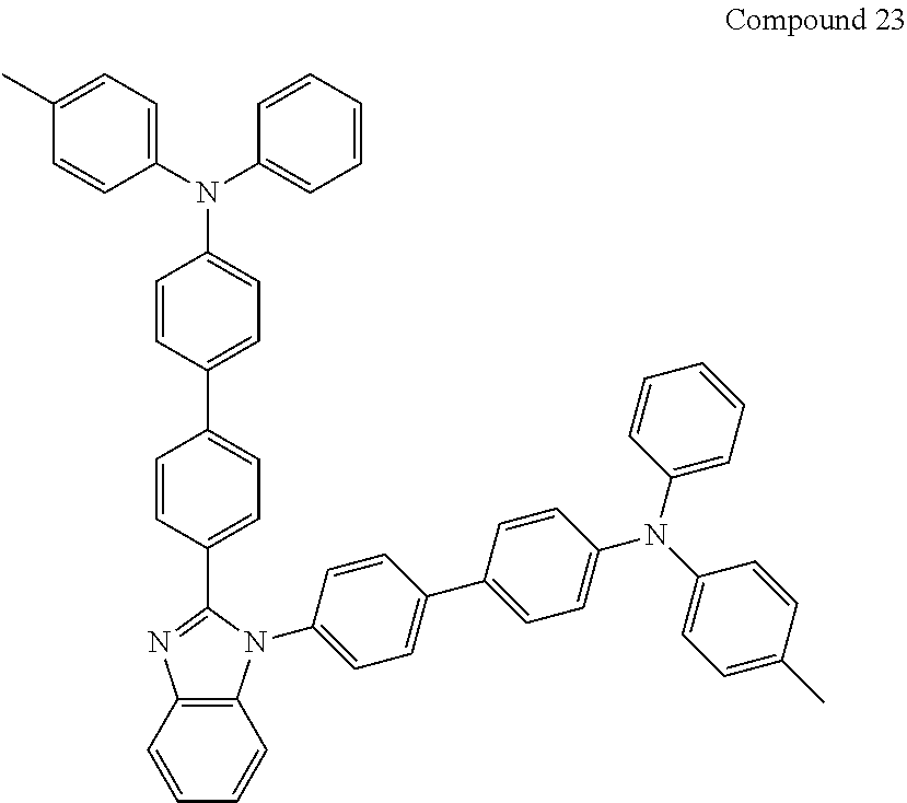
C12=C(C=CC=C1)N=C(C1=CC=C(C3=CC=C(N(C4=CC=C(C)C=C4)C4=CC=CC=C4)C=C3)C=C1)N2C1=CC=C(C2=CC=C(N(C3=CC=C(C)C=C3)C3=CC=CC=C3)C=C2)C=C1
